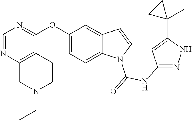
C1(OC2=NC=NC3=C2CCN(CC)C3)=CC=C2C(=C1)C=CN2C(NC1=NNC(C2(C)CC2)=C1)=O
